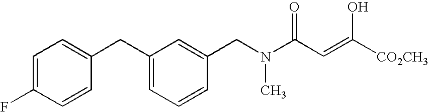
C1=C(F)C=CC(CC2=CC=CC(CN(C)C(C=C([CO2CH3])O)=O)=C2)=C1
